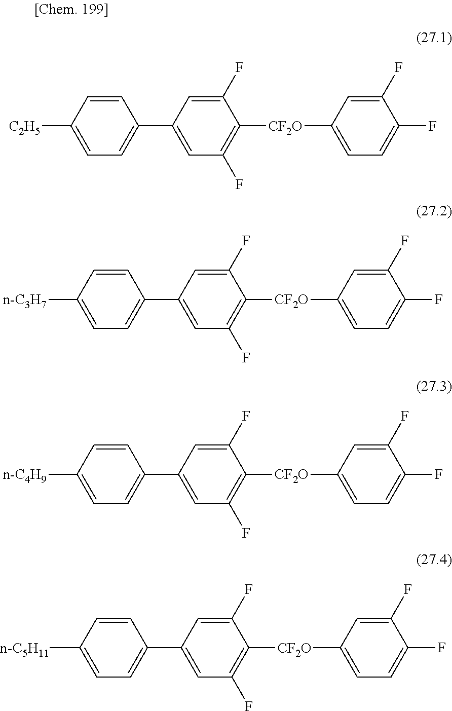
C1(C2=CC(F)=C([CF2O]C3=CC=C(F)C(F)=C3)C(F)=C2)=CC=C([C2H5])C=C1.C1(C2=CC(F)=C([CF2O]C3=CC=C(F)C(F)=C3)C(F)=C2)=CC=C([n-C3H7])C=C1.C1(C2=CC(F)=C([CF2O]C3=CC=C(F)C(F)=C3)C(F)=C2)=CC=C([n-C4H9])C=C1.C1(C2=CC(F)=C([CF2O]C3=CC=C(F)C(F)=C3)C(F)=C2)=CC=C([n-C5H11])C=C1
